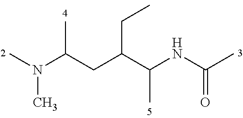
CN(C(CC(C(NC(C)=O)C)CC)C)C
